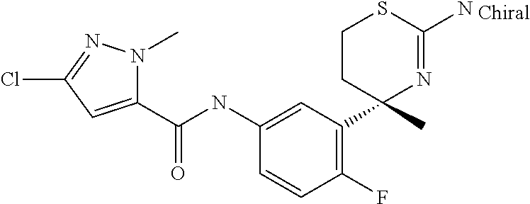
C1(NC(C2=CC(Cl)=NN2C)=O)=CC(C2(C)N=C(N)SCC2)=C(F)C=C1
